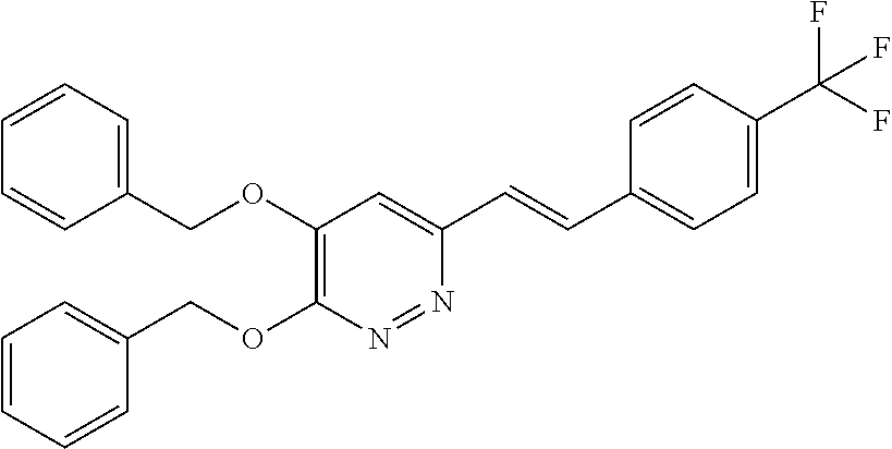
C1=CC=C(COC2=C(OCC3=CC=CC=C3)N=NC(C=CC3=CC=C(C(F)(F)F)C=C3)=C2)C=C1
